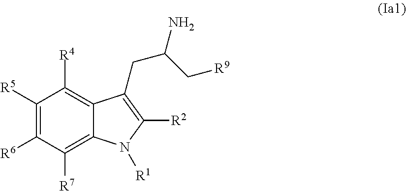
C1([R5])=C([R6])C([R7])=C2C(=C1[R4])C(CC(N)C[R9])=C([R2])N2[R1]
